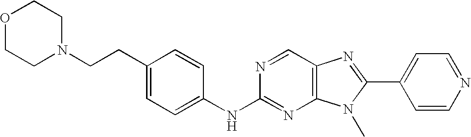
C1(CCN2CCOCC2)=CC=C(NC2=NC3=C(C=N2)N=C(C2=CC=NC=C2)N3C)C=C1
